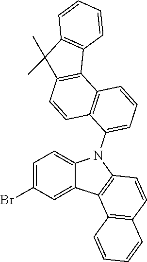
C1=C(Br)C=C2C(=C1)N(C1=CC=CC3=C1C=CC1=C3C3=C(C1(C)C)C=CC=C3)C1=C2C2=C(C=C1)C=CC=C2
